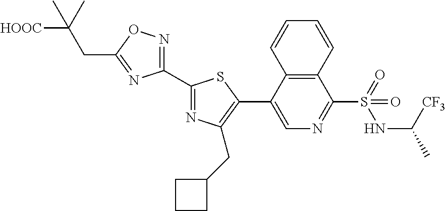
C1(C2=NC(CC3CCC3)=C(C3=CN=C(S(=O)(NC([CF3])C)=O)C4=C3C=CC=C4)S2)=NOC(CC(C)([HOOC])C)=N1
